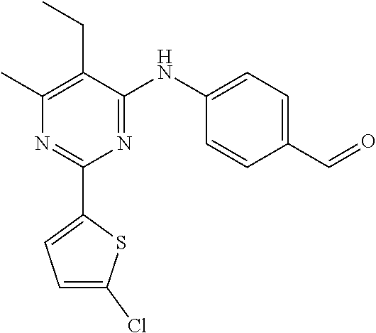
C1(C)=C(CC)C(NC2=CC=C(C=O)C=C2)=NC(C2=CC=C(Cl)S2)=N1
